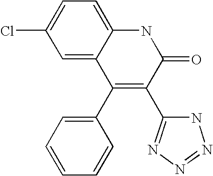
N1C(C2=C(C3=CC=CC=C3)C3=CC(Cl)=CC=C3NC2=O)=NN=N1
